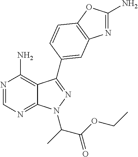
N1=CN=C2C(=C1N)C(C1=CC3=C(OC(N)=N3)C=C1)=NN2C(C)C(=O)OCC
